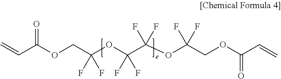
C=CC(OCC(OC(F)(F)C(OC(COC(C=C)=O)(F)F)(F)F)(F)F)=O
